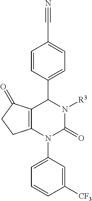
C1=CC(C2N([R3])C(=O)N(C3=CC=CC([CF3])=C3)C3=C2C(=O)CC3)=CC=C1C#N
